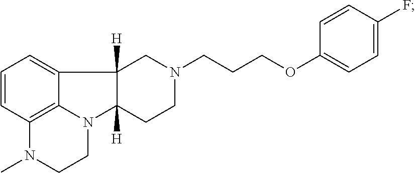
C1=CC2=C3C(=C1)C1([H])C([H])(N3CCN2C)CCN(CCCOC2=CC=C(F)C=C2)C1
